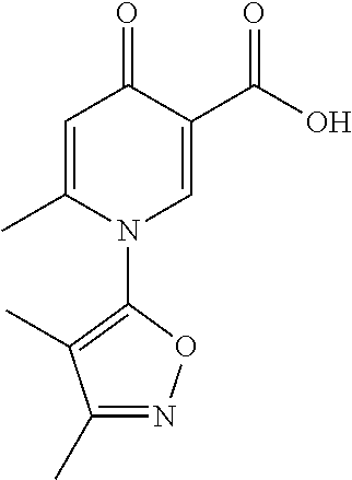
C1=C(C)N(C2=C(C)C(C)=NO2)C=C(C(=O)O)C1=O
